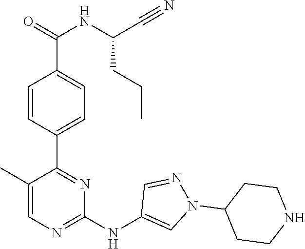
C1(C2=NC(NC3=CN(C4CCNCC4)N=C3)=NC=C2C)=CC=C(C(=O)NC(C#N)CCC)C=C1
